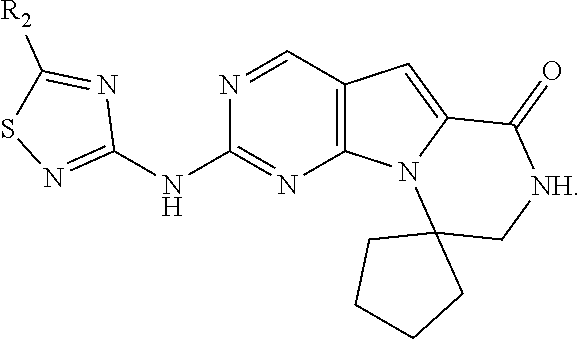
C1(NC2=NSC([R2])=N2)=NC2=C(C=N1)C=C1N2C2(C[NH]C1=O)CCCC2
